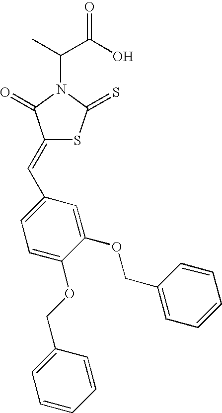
C(N1C(=O)C(=CC2=CC=C(OCC3=CC=CC=C3)C(OCC3=CC=CC=C3)=C2)SC1=S)(C(=O)O)C
